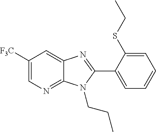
C1=C([F3C])C=C2C(=N1)N(CCC)C(C1=CC=CC=C1SCC)=N2
